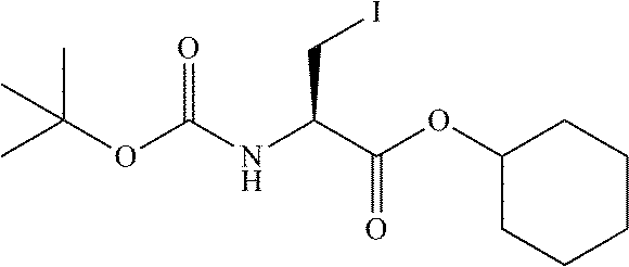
ICC(C(OC1CCCCC1)=O)NC(OC(C)(C)C)=O
